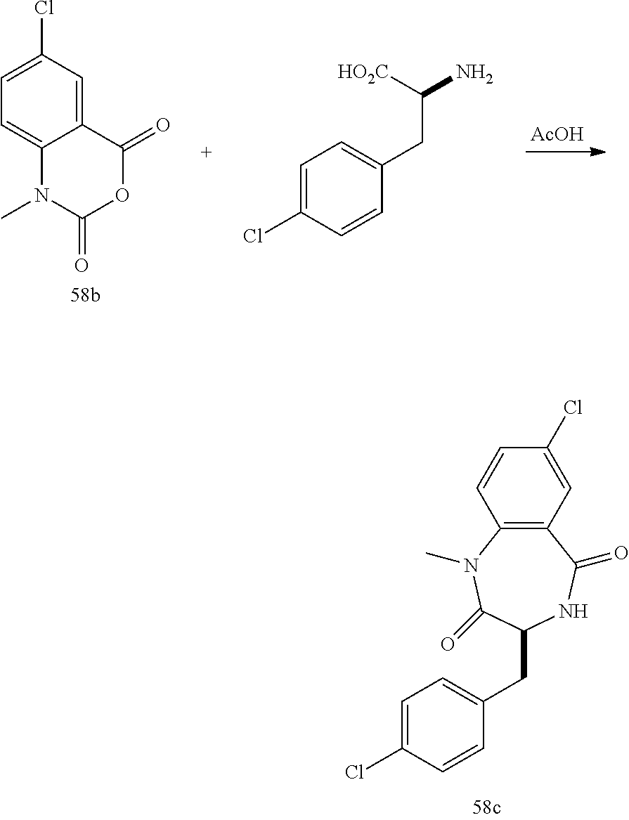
C12=C(C=C(Cl)C=C1)C(=O)NC(CC1=CC=C(Cl)C=C1)C(=O)N2C.C12=CC(Cl)=CC=C1N(C)C(=O)OC2=O.[AcOH].C1=C(Cl)C=CC(CC(N)[HO2C])=C1
